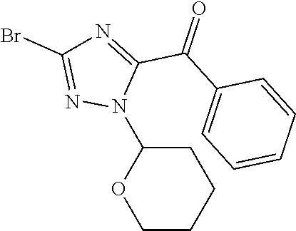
N1(C2CCCCO2)N=C(Br)N=C1C(C1=CC=CC=C1)=O
